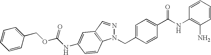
C1=CC(NC(C2=CC=C(CN3N=CC4=C3C=CC(NC(OCC3=CC=CC=C3)=O)=C4)C=C2)=O)=C(N)C=C1
